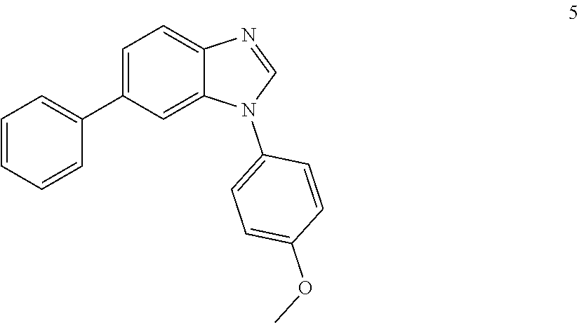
C1=CC=CC(C2=CC=C3C(=C2)N(C2=CC=C(OC)C=C2)C=N3)=C1
